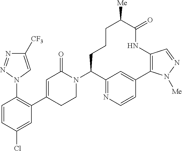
C1=CC(Cl)=CC(C2=CC(=O)N(C3C4=NC=CC(=C4)C4=C(NC(=O)C([Me])CCC3)C=NN4[Me])CC2)=C1N1C=C([CF3])N=N1
